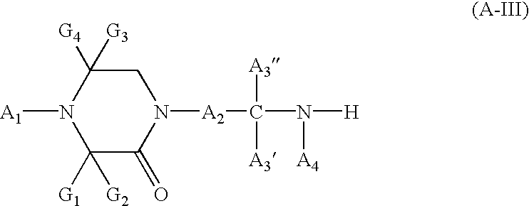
N1([A1])C([G1])([G2])C(=O)N([A2]C([A3])([A3])N([A4])[H])CC1([G4])[G3]
